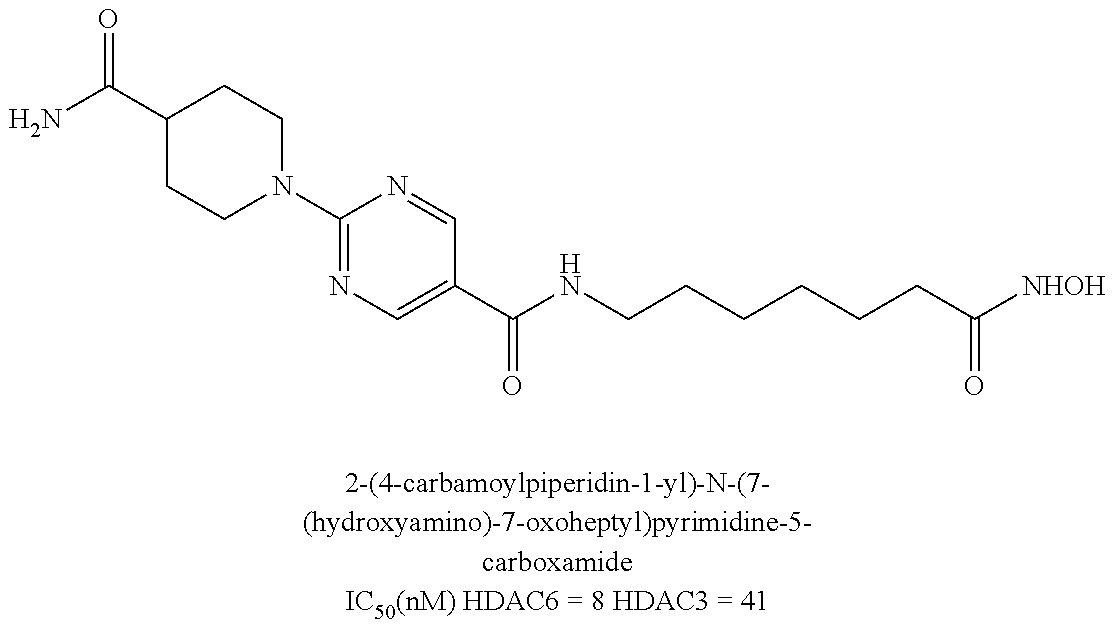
N1(C2=NC=C(C(NCCCCCCC([NHOH])=O)=O)C=N2)CCC(C(N)=O)CC1
